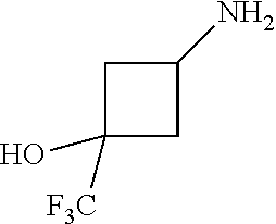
C1(O)([F3C])CC(N)C1
